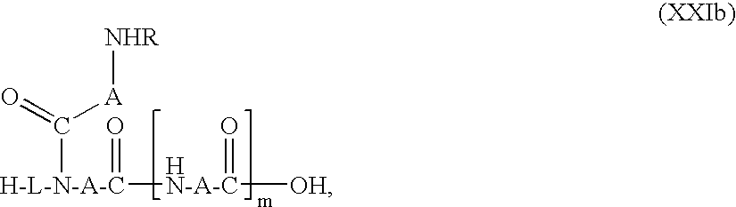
[H-L-N-A-C](C(=O)[A][NHR])([HN-A-C]([OH])=O)=O
